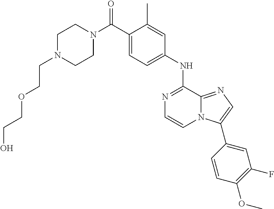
C1(C)=CC(NC2=NC=CN3C2=NC=C3C2=CC(F)=C(OC)C=C2)=CC=C1C(N1CCN(CCOCCO)CC1)=O
